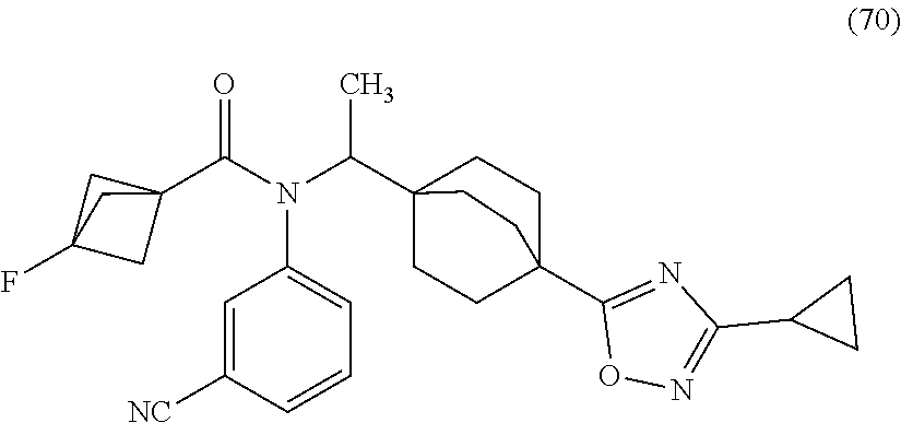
C1=C([NC])C=CC=C1N(C(C12CCC(C3=NC(C4CC4)=NO3)(CC1)CC2)C)C(=O)C12CC(F)(C1)C2
